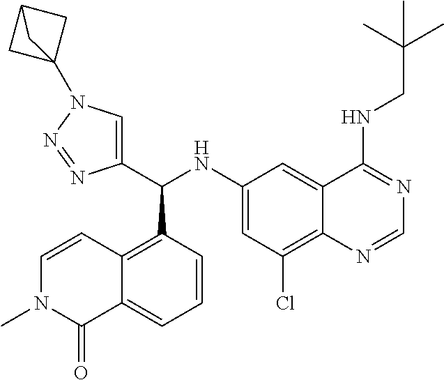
C1(C(NC2=CC(Cl)=C3C(=C2)C(NCC(C)(C)C)=NC=N3)C2=C3C(=CC=C2)C(=O)N(C)C=C3)=CN(C23CC(C2)C3)N=N1
